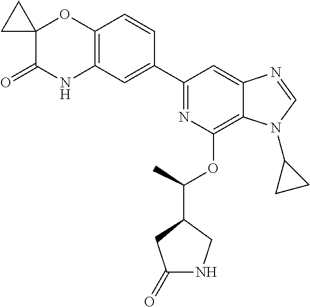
C1(C2=CC3=C(C=C2)OC2(C(=O)N3)CC2)=NC(OC(C2CC(=O)NC2)C)=C2C(=C1)N=CN2C1CC1
